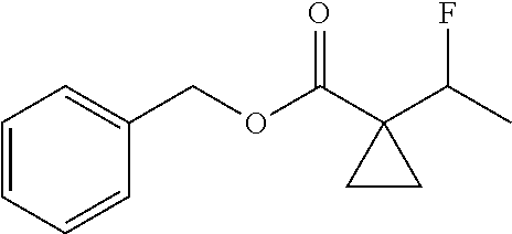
O(C(C1(C(C)F)CC1)=O)CC1=CC=CC=C1
